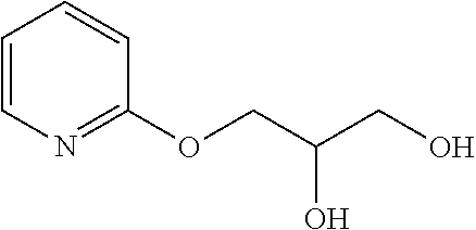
C1=CN=C(OCC(CO)O)C=C1
